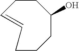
C1CC(O)CCC=CC1
